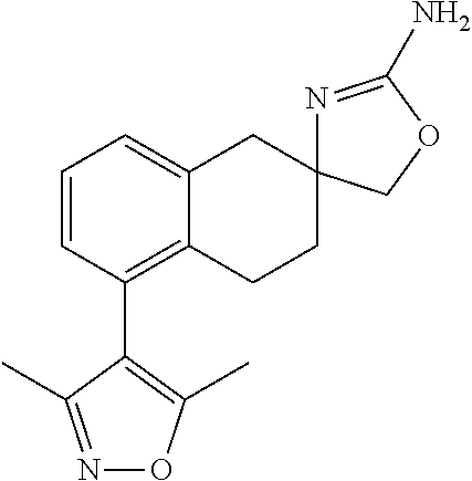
C1=C2C(=C(C3=C(C)ON=C3C)C=C1)CCC1(C2)N=C(N)OC1
